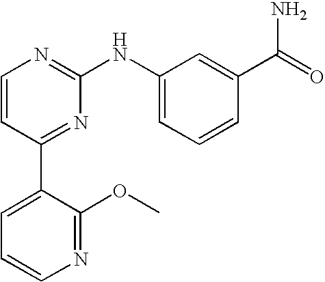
N1=C(OC)C(C2=NC(NC3=CC=CC(C(=O)N)=C3)=NC=C2)=CC=C1
